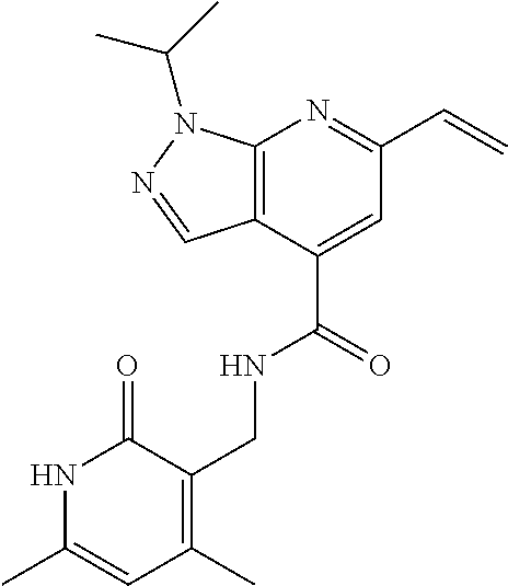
C12=C(C(C(=O)NCC3=C(C)C=C(C)NC3=O)=CC(C=C)=N1)C=NN2C(C)C
